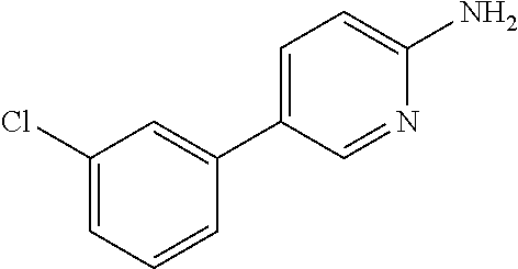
C1(C2=CC(Cl)=CC=C2)=CC=C(N)N=C1
